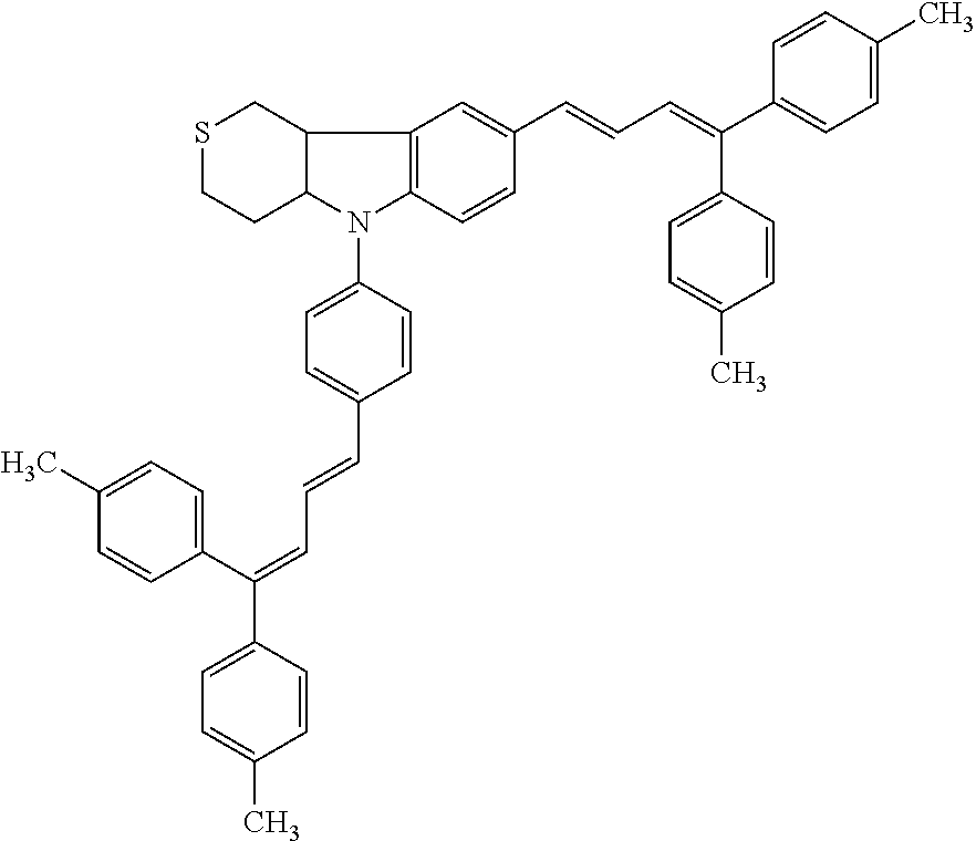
C12=C(C=CC(C=CC=C(C3=CC=C(C)C=C3)C3=CC=C(C)C=C3)=C1)N(C1=CC=C(C=CC=C(C3=CC=C(C)C=C3)C3=CC=C(C)C=C3)C=C1)C1C2CSCC1
